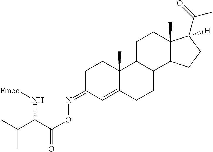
C1C(=NOC(C(C(C)C)N[Fmoc])=O)C=C2C(C)(C1)C1C(CC2)C2C(C)(CC1)C([H])(C(=O)C)CC2
